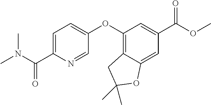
C1=C(C(N(C)C)=O)N=CC(OC2=C3C(=CC(C(=O)OC)=C2)OC(C)(C)C3)=C1
